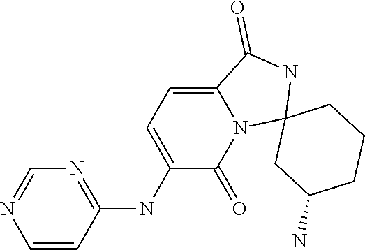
N1=C(NC2=CC=C3N(C2=O)C2(NC3=O)CC(N)CCC2)C=CN=C1
